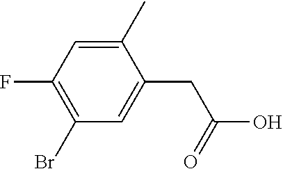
C1(C)=CC(F)=C(Br)C=C1CC(=O)O
